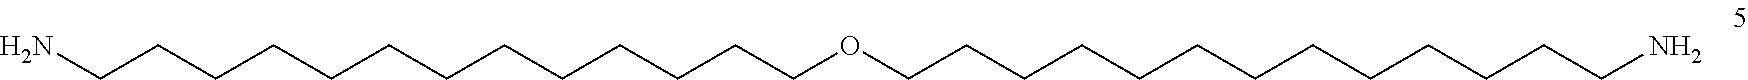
NCCCCCCCCCCCCCOCCCCCCCCCCCCCN
